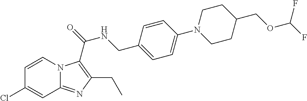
C1=CN2C(=NC(CC)=C2C(=O)NCC2=CC=C(N3CCC(COC(F)F)CC3)C=C2)C=C1Cl
